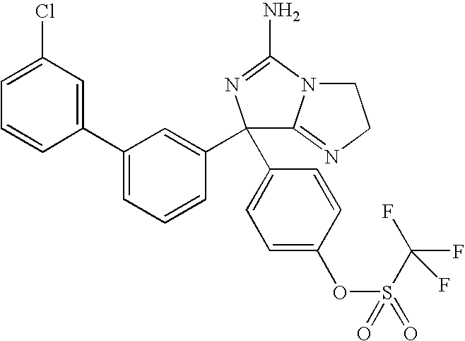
C1(C2=CC(Cl)=CC=C2)=CC=CC(C2(C3=CC=C(OS(C(F)(F)F)(=O)=O)C=C3)C3=NCCN3C(N)=N2)=C1
